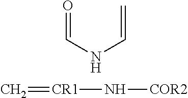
O=CNC=C.C=[CR1]N[COR2]
